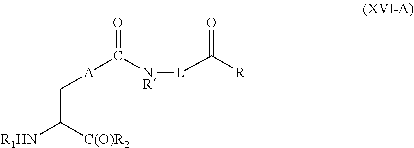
C(C([C(O)R2])[R1HN])[A]C(=O)[NR][L]C([R])=O
